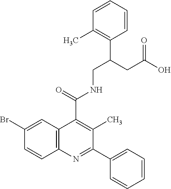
C1=CC2=C(C=C1Br)C(C(=O)NCC(CC(O)=O)C1=C(C)C=CC=C1)=C(C)C(C1=CC=CC=C1)=N2
